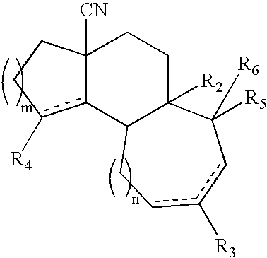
c12c([R4])CCC1([CN])CCC1([R2])C2Ccc([R3])cC1([R5])[R6]
